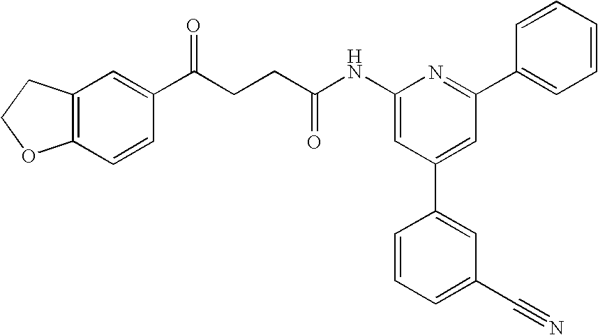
C1(NC(CCC(C2=CC3=C(C=C2)OCC3)=O)=O)=CC(C2=CC(C#N)=CC=C2)=CC(C2=CC=CC=C2)=N1
